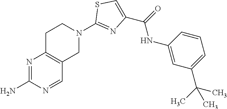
N1=C(N)N=CC2=C1CCN(C1=NC(C(=O)NC3=CC(C(C)(C)C)=CC=C3)=CS1)C2
